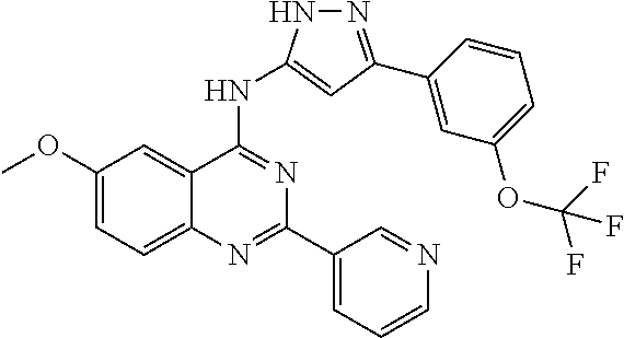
C1(OC)=CC=C2C(=C1)C(NC1=CC(C3=CC(OC(F)(F)F)=CC=C3)=NN1)=NC(C1=CC=CN=C1)=N2
